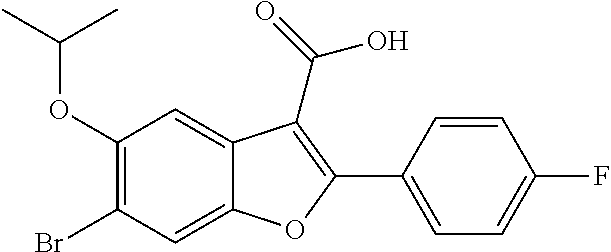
C1(OC(C)C)=C(Br)C=C2C(=C1)C(C(O)=O)=C(C1=CC=C(F)C=C1)O2
